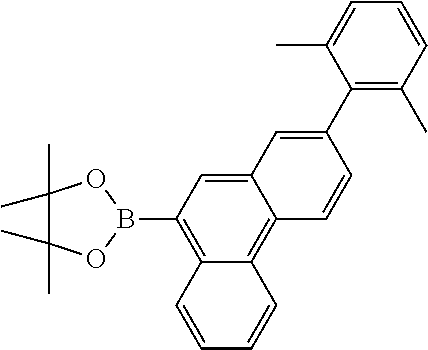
C12=CC(B3OC(C)(C)C(C)(C)O3)=C3C(=C1C=CC(C1=C(C)C=CC=C1C)=C2)C=CC=C3
